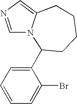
C1=NC=C2N1C(C1=CC=CC=C1Br)CCCC2
